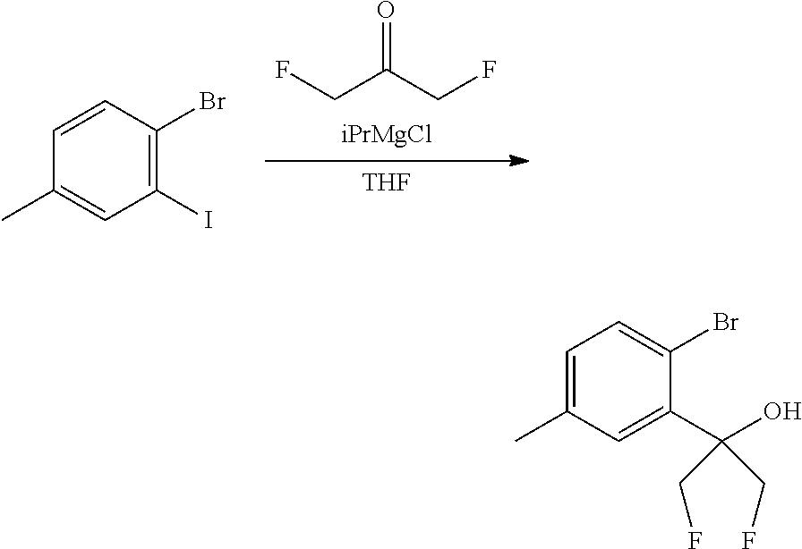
FCC(CF)=O.[iPrMgCl].[THF].C1(C)=CC(I)=C(Br)C=C1.C1=C(C)C=C(C(O)(CF)CF)C(Br)=C1
